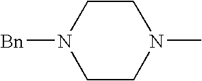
C1CN([Bn])CCN1C
